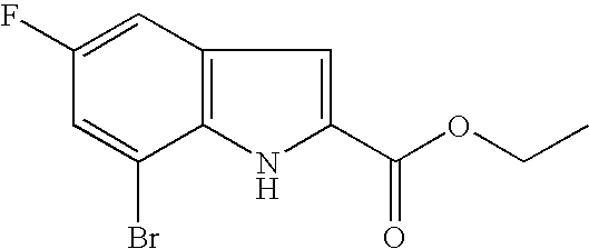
C12=C(NC(C(OCC)=O)=C1)C(Br)=CC(F)=C2
